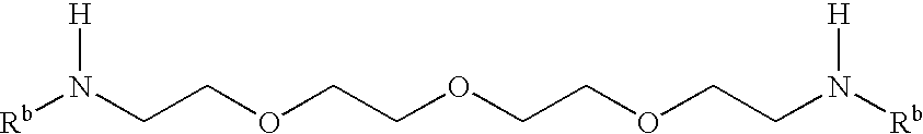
[Rb]N(CCOCCOCCOCCN([Rb])[H])[H]
